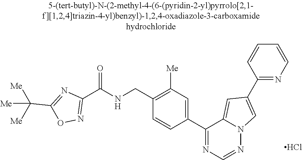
Cl.C1(C(NCC2=C([Me])C=C(C3=NC=NN4C3=CC(C3=NC=CC=C3)=C4)C=C2)=O)=NOC(C([Me])([Me])[Me])=N1
